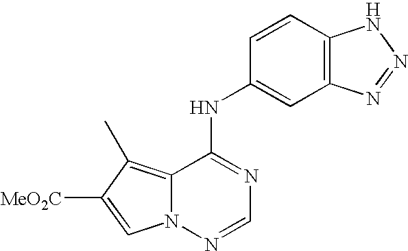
C12=C(C)C([MeO2C])=CN1N=CN=C2NC1=CC2=C(C=C1)NN=N2
